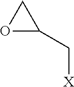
C([X])C1CO1
